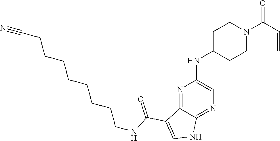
C1C(NC2=CN=C3C(=N2)C(C(NCCCCCCCCC#N)=O)=CN3)CCN(C(C=C)=O)C1
